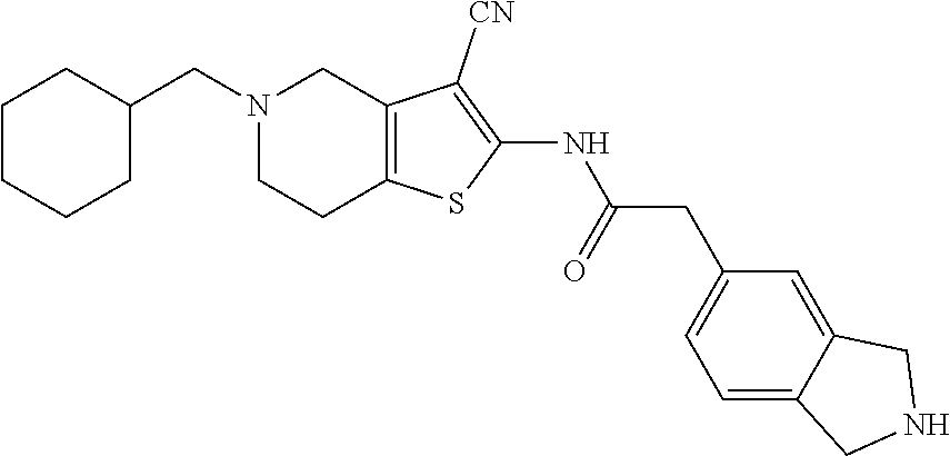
C1(NC(CC2=CC=C3C(=C2)CNC3)=O)=C([CN])C2=C(CCN(CC3CCCCC3)C2)S1
